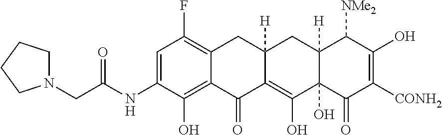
N1(CC(NC2=CC(F)=C3C(=C2O)C(=O)C2=C(O)C4(O)C([H])(CC2([H])C3)C([NMe2])C(O)=C([CONH2])C4=O)=O)CCCC1
